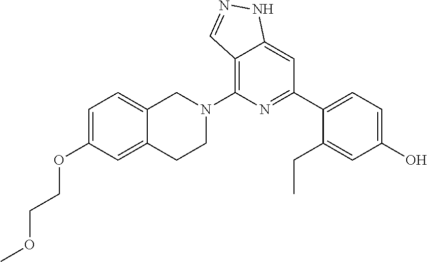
C12=C(N3CC4=CC=C(OCCOC)C=C4CC3)N=C(C3=CC=C(O)C=C3CC)C=C1NN=C2
